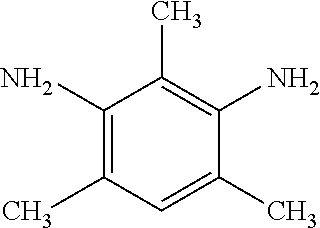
C1(N)=C(C)C=C(C)C(N)=C1C
